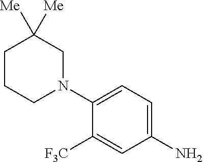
C1(N)=CC=C(N2CC([Me])([Me])CCC2)C([F3C])=C1
